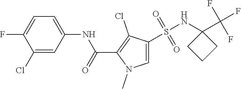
FC1=CC=C(NC(=O)C2=C(Cl)C(S(NC3(C(F)(F)F)CCC3)(=O)=O)=CN2C)C=C1Cl
